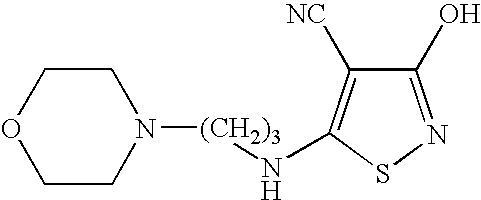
C1(O)=NSC(N[(CH2)3]N2CCOCC2)=C1[NC]
